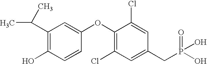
CC(C)C1=C(O)C=CC(OC2=C(Cl)C=C(CP(O)(=O)O)C=C2Cl)=C1
